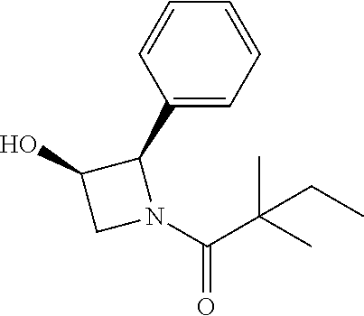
C1=CC(C2C(O)CN2C(C(C)(C)CC)=O)=CC=C1
